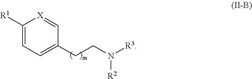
C1([R1])=CC=C(CCN([R3])[R2])C=[X]1
